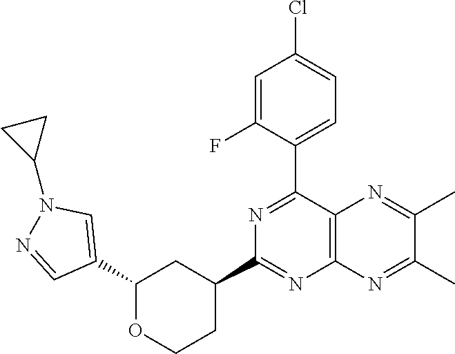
C1(C2=NC(C3CCOC(C4=CN(C5CC5)N=C4)C3)=NC3=C2N=C(C)C(C)=N3)=CC=C(Cl)C=C1F
